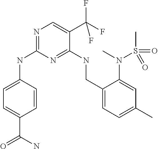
C1=C(NC2=NC=C(C(F)(F)F)C(NCC3=CC=C(C)C=C3N(C)S(=O)(C)=O)=N2)C=CC(C(=O)N)=C1
